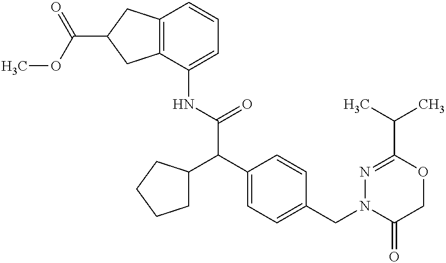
COC(C1CC2=C(C1)C=CC=C2NC(C(C1=CC=C(CN2C(=O)COC(C(C)C)=N2)C=C1)C1CCCC1)=O)=O
